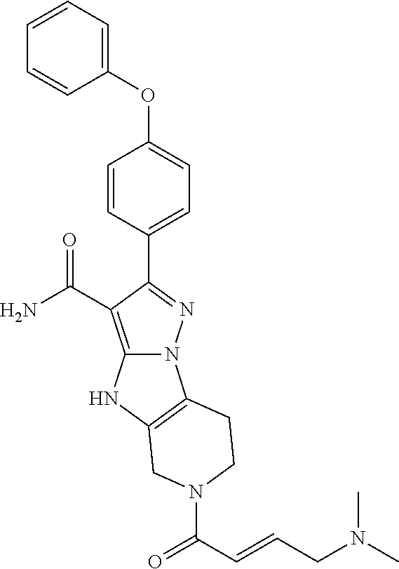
C1=CC=C(OC2=CC=C(C3=NN4C(=C3C(=O)N)NC3=C4CCN(C(C=CCN(C)C)=O)C3)C=C2)C=C1
